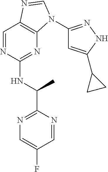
C1=NC(NC(C)C2=NC=C(F)C=N2)=NC2=C1N=CN2C1=NNC(C2CC2)=C1
